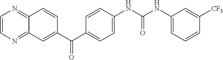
C12=NC=CN=C1C=C(C(C1=CC=C(NC(NC3=CC=CC([CF3])=C3)=O)C=C1)=O)C=C2
